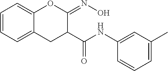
C12=CC=CC=C1CC(C(NC1=CC(C)=CC=C1)=O)C(=NO)O2
